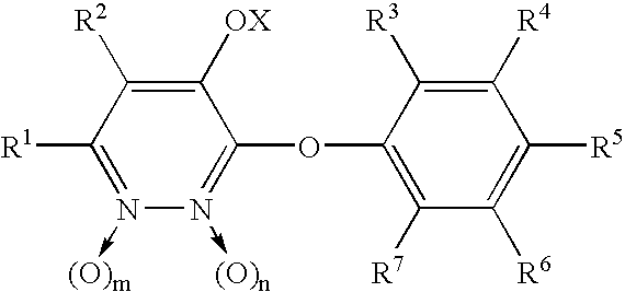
C1([OX])=C([R2])C([R1])=N(->[(O)m])N(->[(O)n])=C1OC1=C([R7])C([R6])=C([R5])C([R4])=C1[R3]
